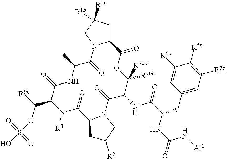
C12CC([R1b])([R1a])CN1C(=O)C(C)NC(=O)C(C(OS(O)(=O)=O)[R90])N([R3])C(=O)C1N(C(=O)C(NC(=O)C(CC3=CC([R5c])=C([R5b])C([R5a])=C3)NC(=O)N[Ar1])C([R70a])([R70b])OC2=O)CC([R2])C1
